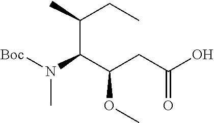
C(C(C(CC(O)=O)OC)N([Boc])C)(C)CC
